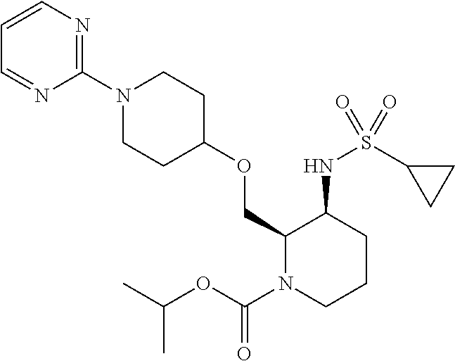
C1(N2CCC(OCC3N(C(OC(C)C)=O)CCCC3NS(C3CC3)(=O)=O)CC2)=NC=CC=N1
